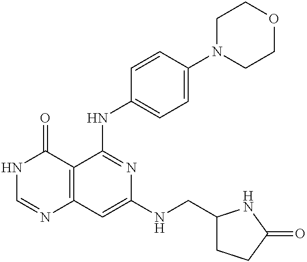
C12=C(C=C(NCC3CCC(=O)N3)N=C1NC1=CC=C(N3CCOCC3)C=C1)N=CNC2=O
